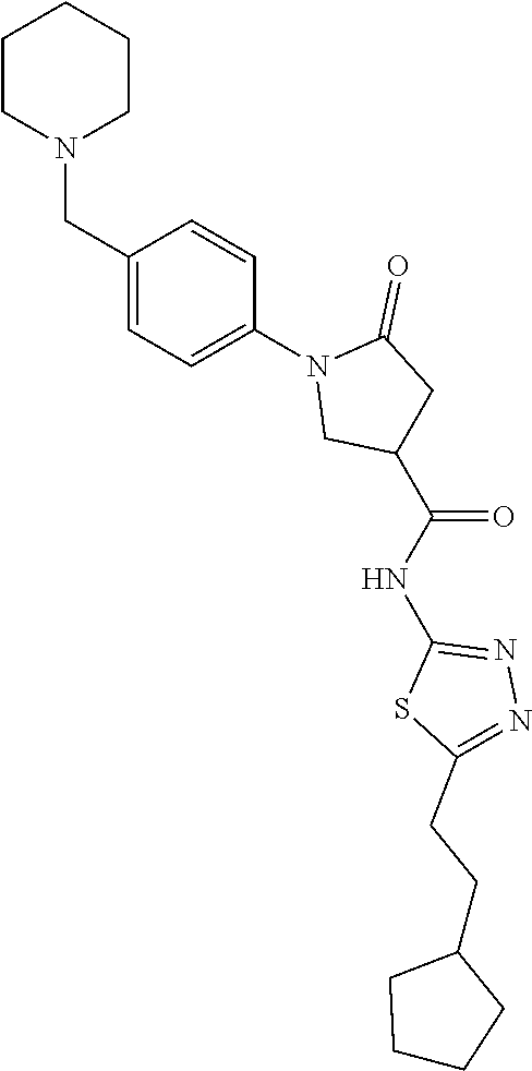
C1(CN2CCCCC2)=CC=C(N2CC(C(NC3=NN=C(CCC4CCCC4)S3)=O)CC2=O)C=C1
